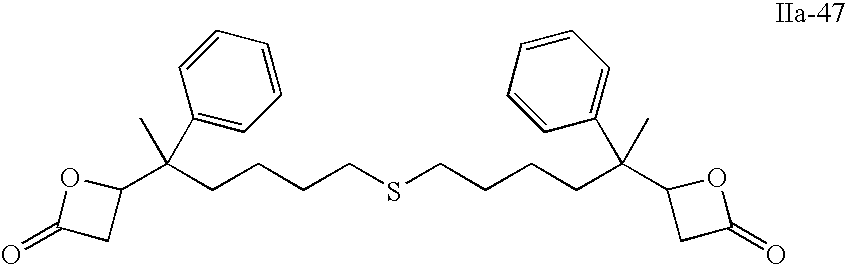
C(CCSCCCCC(C1OC(=O)C1)(C)C1=CC=CC=C1)CC(C1CC(=O)O1)(C1=CC=CC=C1)C
